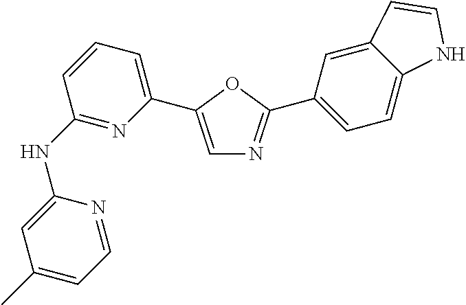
C1(NC2=NC(C3=CN=C(C4=CC=C5C(=C4)C=CN5)O3)=CC=C2)=CC(C)=CC=N1
